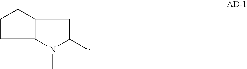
C1CC2C(C1)CC(C)N2C
